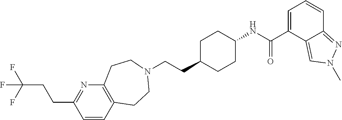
C(CC1CCC(NC(C2=CC=CC3=NN(C)C=C23)=O)CC1)N1CCC2=C(N=C(CCC(F)(F)F)C=C2)CC1
